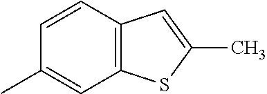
C1=CC2=C(C=C1C)SC(C)=C2
